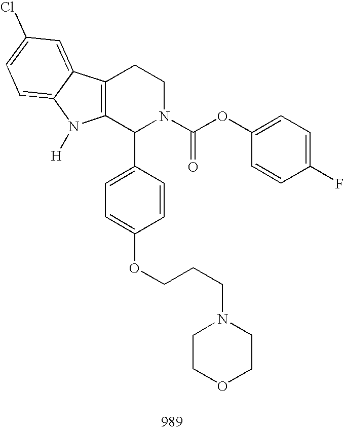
C12=C(C(C3=CC=C(OCCCN4CCOCC4)C=C3)N(C(OC3=CC=C(F)C=C3)=O)CC1)N([H])C1=CC=C(Cl)C=C21
